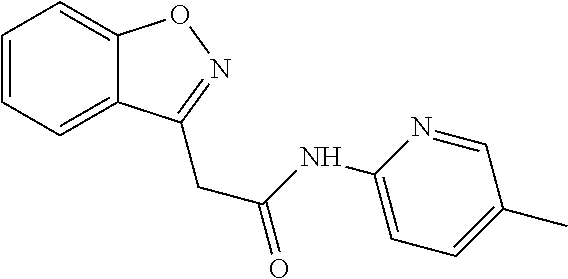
C1=CC=C2C(=C1)ON=C2CC(=O)NC1=CC=C(C)C=N1
